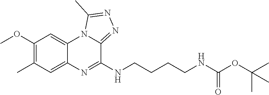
C1(OC)=C(C)C=C2C(=C1)N1C(=NN=C1C)C(NCCCCNC(OC(C)(C)C)=O)=N2
